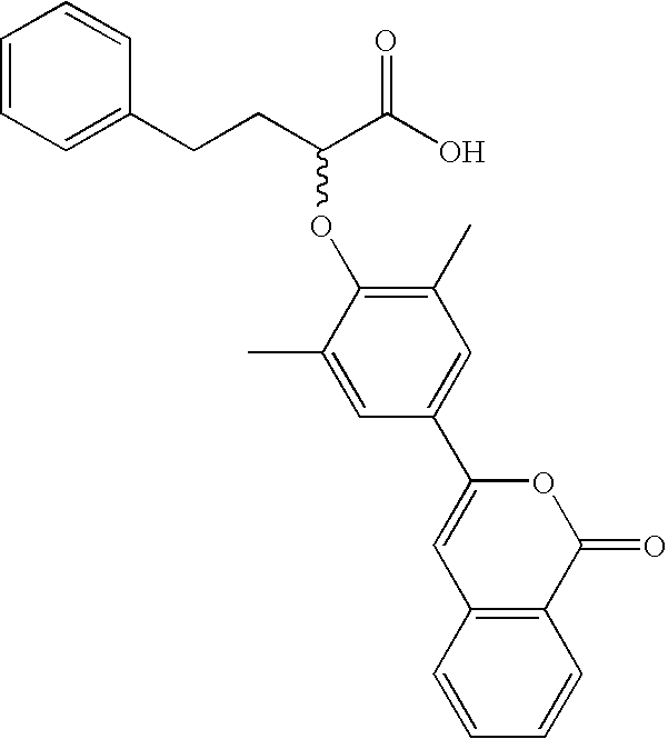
C1=CC=C(CCC(C(O)=O)OC2=C(C)C=C(C3=CC4=C(C(=O)O3)C=CC=C4)C=C2C)C=C1
